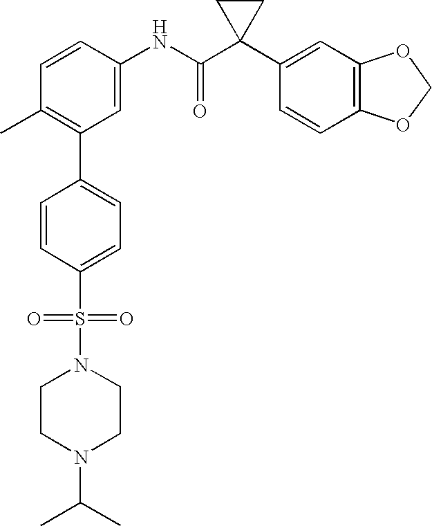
C1(NC(C2(C3=CC4=C(C=C3)OCO4)CC2)=O)=CC(C2=CC=C(S(=O)(=O)N3CCN(C(C)C)CC3)C=C2)=C(C)C=C1
